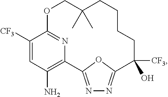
C1([CF3])=CC(N)=C2N=C1OCC(C)(C)CCCCC([CF3])(O)C1=NN=C2O1
